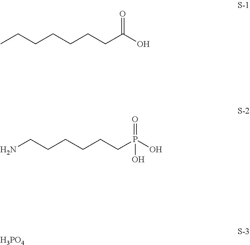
CCCCCCCC(O)=O.NCCCCCCP(O)(=O)O.[H3PO4]
